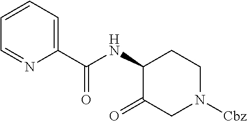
C1=CC=C(C(NC2C(=O)CN([Cbz])CC2)=O)N=C1
